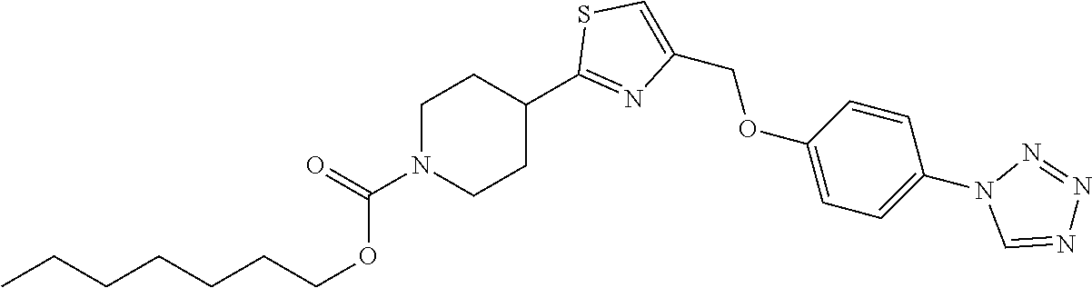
CCCCCCCOC(=O)N1CCC(C2=NC(COC3=CC=C(N4C=NN=N4)C=C3)=CS2)CC1
